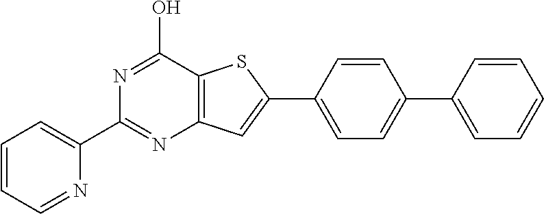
C1(C2=NC3=C(C(O)=N2)SC(C2=CC=C(C4=CC=CC=C4)C=C2)=C3)=CC=CC=N1
